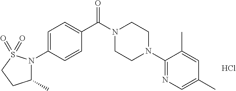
N1(C2=CC=C(C(N3CCN(C4=NC=C(C)C=C4C)CC3)=O)C=C2)S(=O)(=O)CCC1C.Cl
